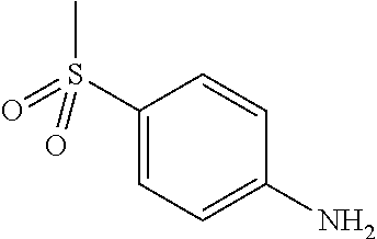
C1(S(=O)(C)=O)=CC=C(N)C=C1
